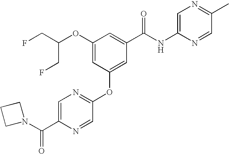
C1=C(C(=O)N2CCC2)N=CC(OC2=CC(C(NC3=CN=C(C)C=N3)=O)=CC(OC(CF)CF)=C2)=N1
